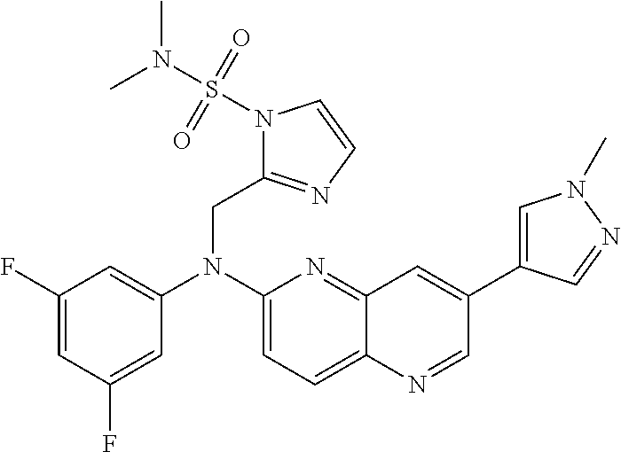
C1(F)=CC(F)=CC(N(C2=CC=C3C(=N2)C=C(C2=CN(C)N=C2)C=N3)CC2=NC=CN2S(N(C)C)(=O)=O)=C1
